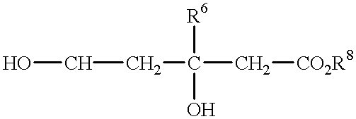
OCCC(C[CO2R8])([R6])O
